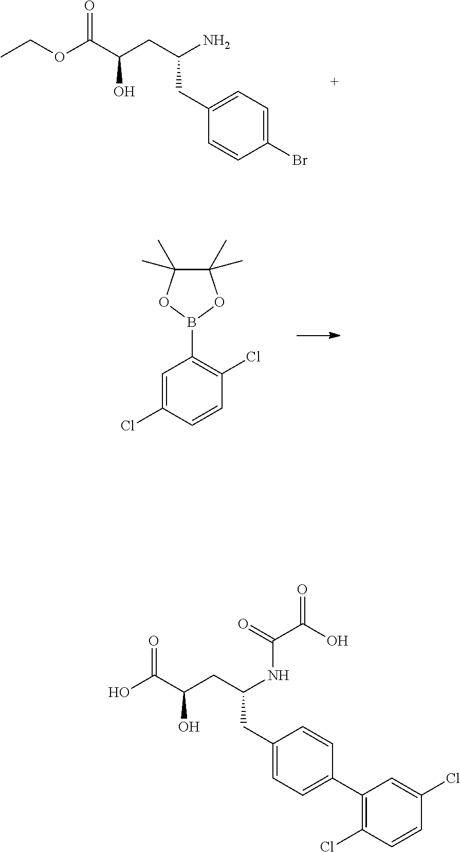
C(C(O)CC(N)CC1=CC=C(Br)C=C1)(OCC)=O.C1=C(Cl)C=CC(Cl)=C1B1OC(C)(C)C(C)(C)O1.OC(C(=O)NC(CC(C(O)=O)O)CC1=CC=C(C2=C(Cl)C=CC(Cl)=C2)C=C1)=O
